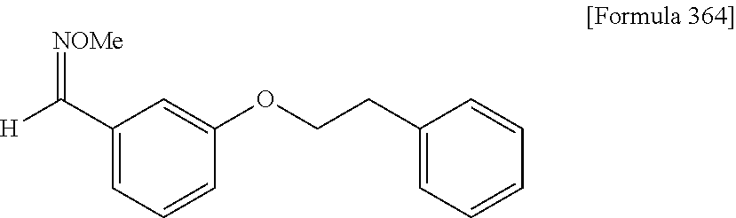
[H]C(C1=CC=CC(OCCC2=CC=CC=C2)=C1)=[NOMe]
